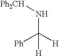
N(C([H])([Ph])[H])[Ph2CH]
